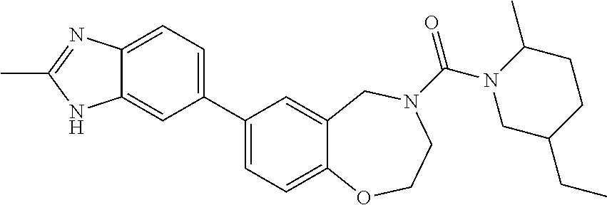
C1(C2=CC=C3C(=C2)NC(C)=N3)=CC=C2C(=C1)CN(C(N1CC(CC)CCC1C)=O)CCO2
